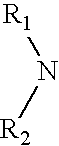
N([R1])[R2]
